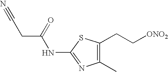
N(C1=NC(C)=C(CC[ONO2])S1)C(CC#N)=O
